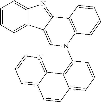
C1=CC=C2C(=C1)N=C1C2=CN(C2=C3C(=CC=C2)C=CC2=CC=CN=C32)C2=C1C=CC=C2
